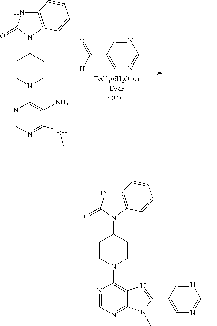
C12=C(N(C3CCN(C4=C5C(=NC=N4)N(C)C(C4=CN=C(C)N=C4)=N5)CC3)C(=O)N1)C=CC=C2.O=C([H])C1=CN=C(C)N=C1.C12=C(N(C3CCN(C4=C(N)C(NC)=NC=N4)CC3)C(=O)N1)C=CC=C2
